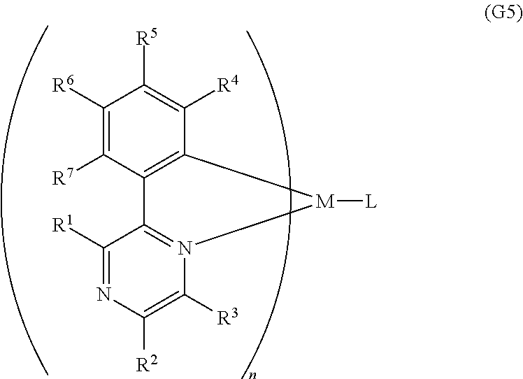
C1([R6])=C([R7])C2=C(C([R4])=C1[R5])[M]([L])N1=C2C([R1])=NC([R2])=C1[R3]
